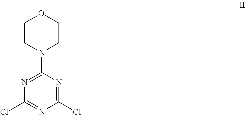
C1CN(C2=NC(Cl)=NC(Cl)=N2)CCO1
